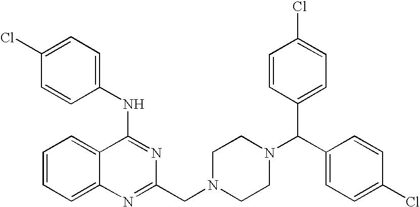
C1(NC2=NC(CN3CCN(C(C4=CC=C(Cl)C=C4)C4=CC=C(Cl)C=C4)CC3)=NC3=CC=CC=C23)=CC=C(Cl)C=C1
